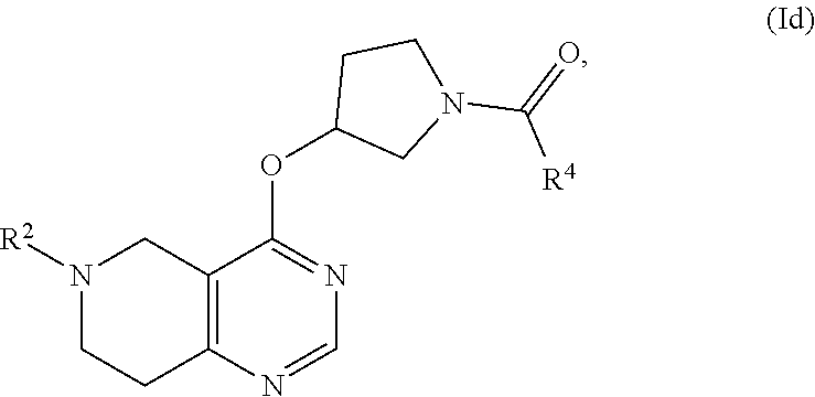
C12=C(N=CN=C1OC1CN(C(=O)[R4])CC1)CCN([R2])C2
